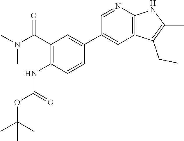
C1(C(N(C)C)=O)=C(NC(OC(C)(C)C)=O)C=CC(C2=CC3=C(N=C2)NC(C)=C3CC)=C1
